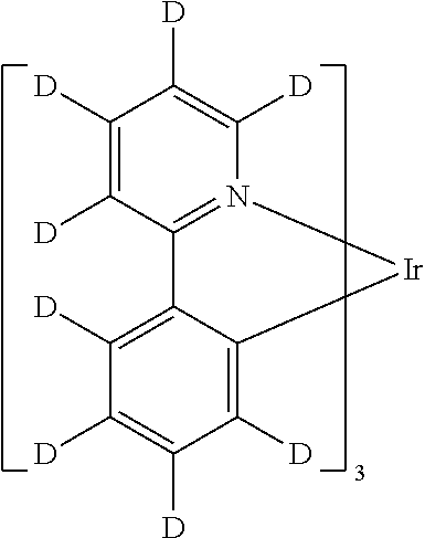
C1([D])=C2C(=C([D])C([D])=C1[D])C1=N(C([D])=C([D])C([D])=C1[D])[Ir]2
